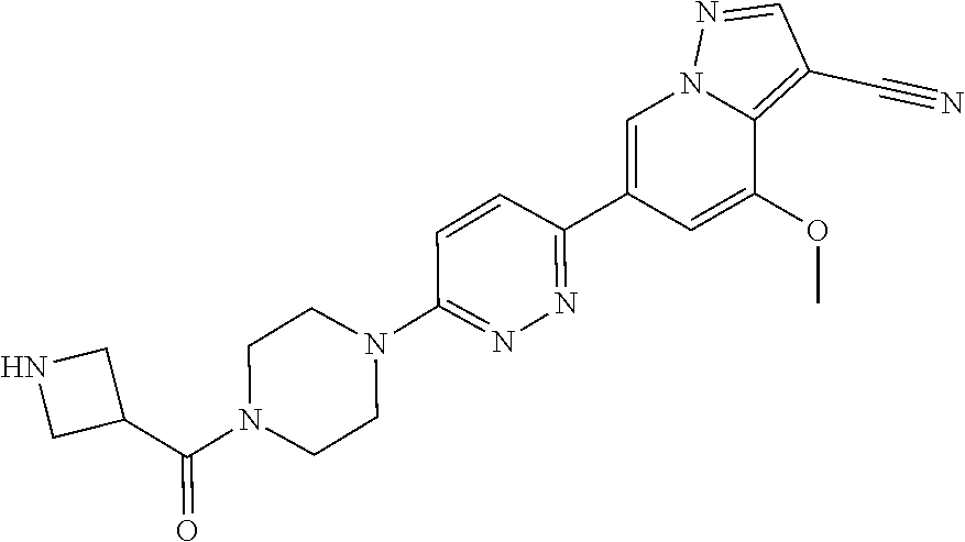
C1(C2=NN=C(N3CCN(C(C4CNC4)=O)CC3)C=C2)=CN2C(=C(C#N)C=N2)C(OC)=C1
